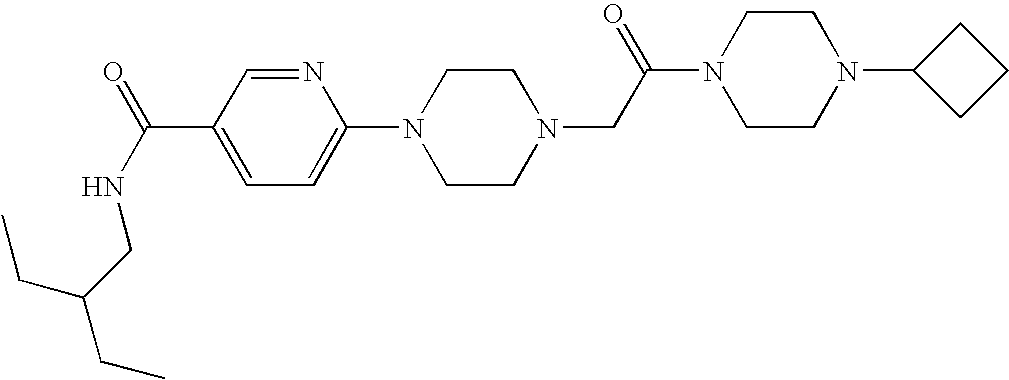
C(=O)(C1=CC=C(N2CCN(CC(N3CCN(C4CCC4)CC3)=O)CC2)N=C1)NCC(CC)CC
